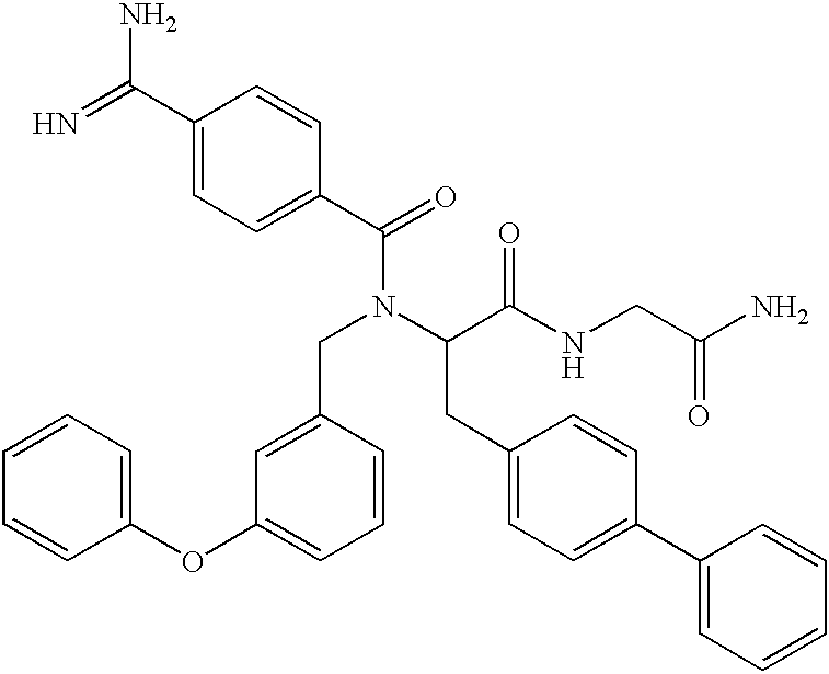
NC(=N)C1=CC=C(C(N(CC2=CC(OC3=CC=CC=C3)=CC=C2)C(CC2=CC=C(C3=CC=CC=C3)C=C2)C(=O)NCC(=O)N)=O)C=C1
